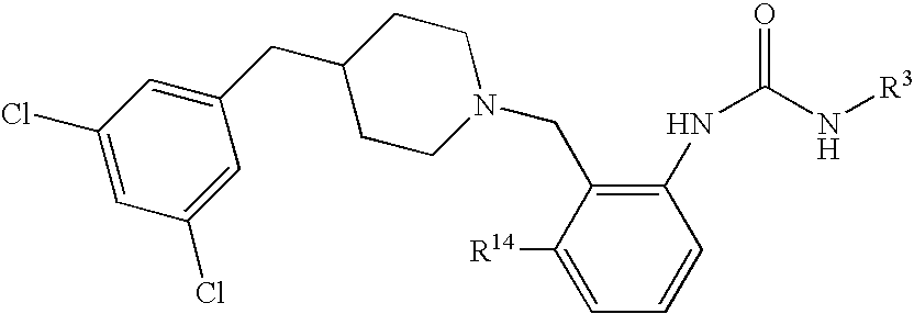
C1=C([R14])C(CN2CCC(CC3=CC(Cl)=CC(Cl)=C3)CC2)=C(NC(N[R3])=O)C=C1
